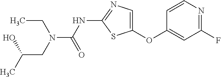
C1=CN=C(F)C=C1OC1=CN=C(NC(=O)N(CC(C)O)CC)S1
